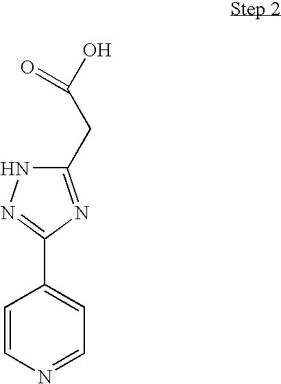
C1(CC(O)=O)=NC(C2=CC=NC=C2)=NN1
